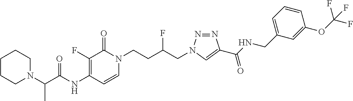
N(C1=C(F)C(=O)N(CCC(CN2N=NC(C(NCC3=CC=CC(OC(F)(F)F)=C3)=O)=C2)F)C=C1)C(=O)C(N1CCCCC1)C
